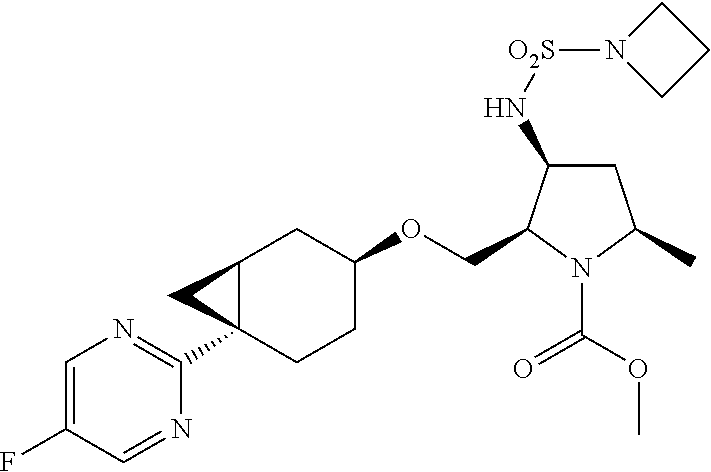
C1=C(F)C=NC(C23CCC(OCC4C(N[O2S]N5CCC5)CC(C)N4C(OC)=O)CC2C3)=N1
